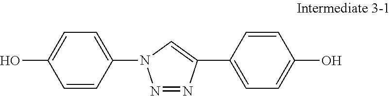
N1=NN(C2=CC=C(O)C=C2)C=C1C1=CC=C(O)C=C1
